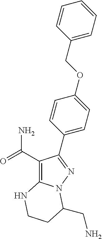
C1(C(=O)N)=C2N(N=C1C1=CC=C(OCC3=CC=CC=C3)C=C1)C(CN)CCN2
